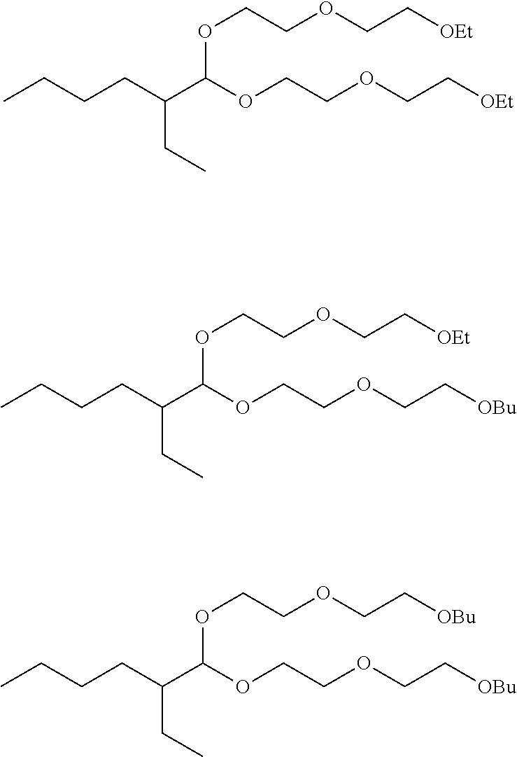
CCCCC(C(OCCOCC[OEt])OCCOCC[OEt])CC.CCCCC(C(OCCOCC[OBu])OCCOCC[OEt])CC.CCCCC(C(OCCOCC[OBu])OCCOCC[OBu])CC
